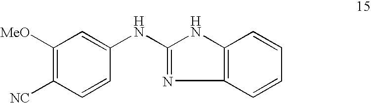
C1([MeO])=C([NC])C=CC(NC2=NC3=C(N2)C=CC=C3)=C1
